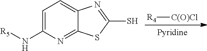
C1=C(N[R5])N=C2C(=C1)N=C(S)S2.[R4][C(O)Cl]
